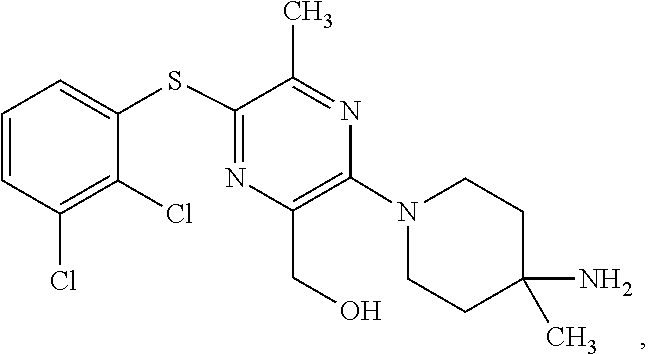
C1C(N)(C)CCN(C2=C(CO)N=C(SC3=CC=CC(Cl)=C3Cl)C(C)=N2)C1
